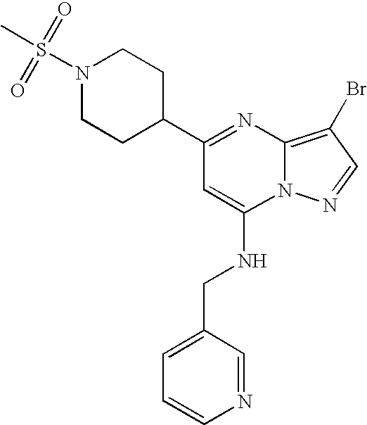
C1(C2=NC3=C(Br)C=NN3C(NCC3=CC=CN=C3)=C2)CCN(S(=O)(=O)C)CC1
